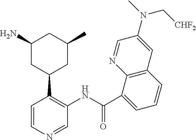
C1=CN=CC(NC(=O)C2=CC=CC3=C2N=CC(N(C[CHF2])C)=C3)=C1C1CC(C)CC(N)C1
